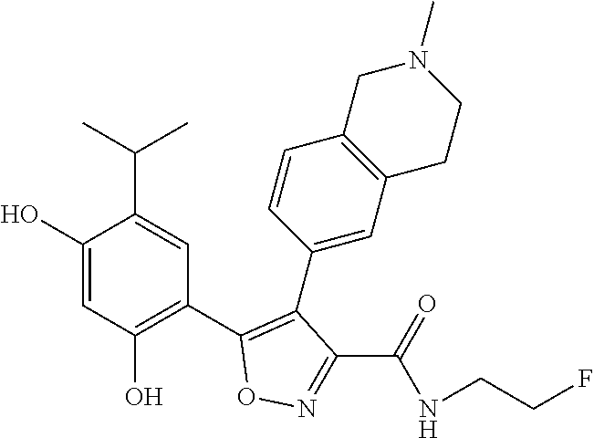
C1(O)=CC(O)=C(C2=C(C3=CC4=C(C=C3)CN(C)CC4)C(C(NCCF)=O)=NO2)C=C1C(C)C
